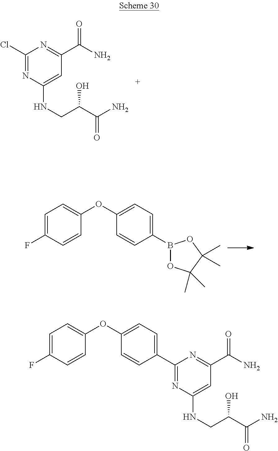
C1(Cl)=NC(NCC(C(N)=O)O)=CC(C(N)=O)=N1.C1=C(F)C=CC(OC2=CC=C(B3OC(C)(C)C(C)(C)O3)C=C2)=C1.C1(C2=CC=C(OC3=CC=C(F)C=C3)C=C2)=NC(NCC(C(N)=O)O)=CC(C(N)=O)=N1
